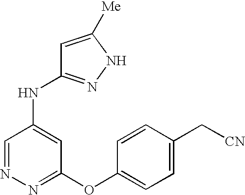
N1=CC(NC2=NNC([Me])=C2)=CC(OC2=CC=C(C[CN])C=C2)=N1
